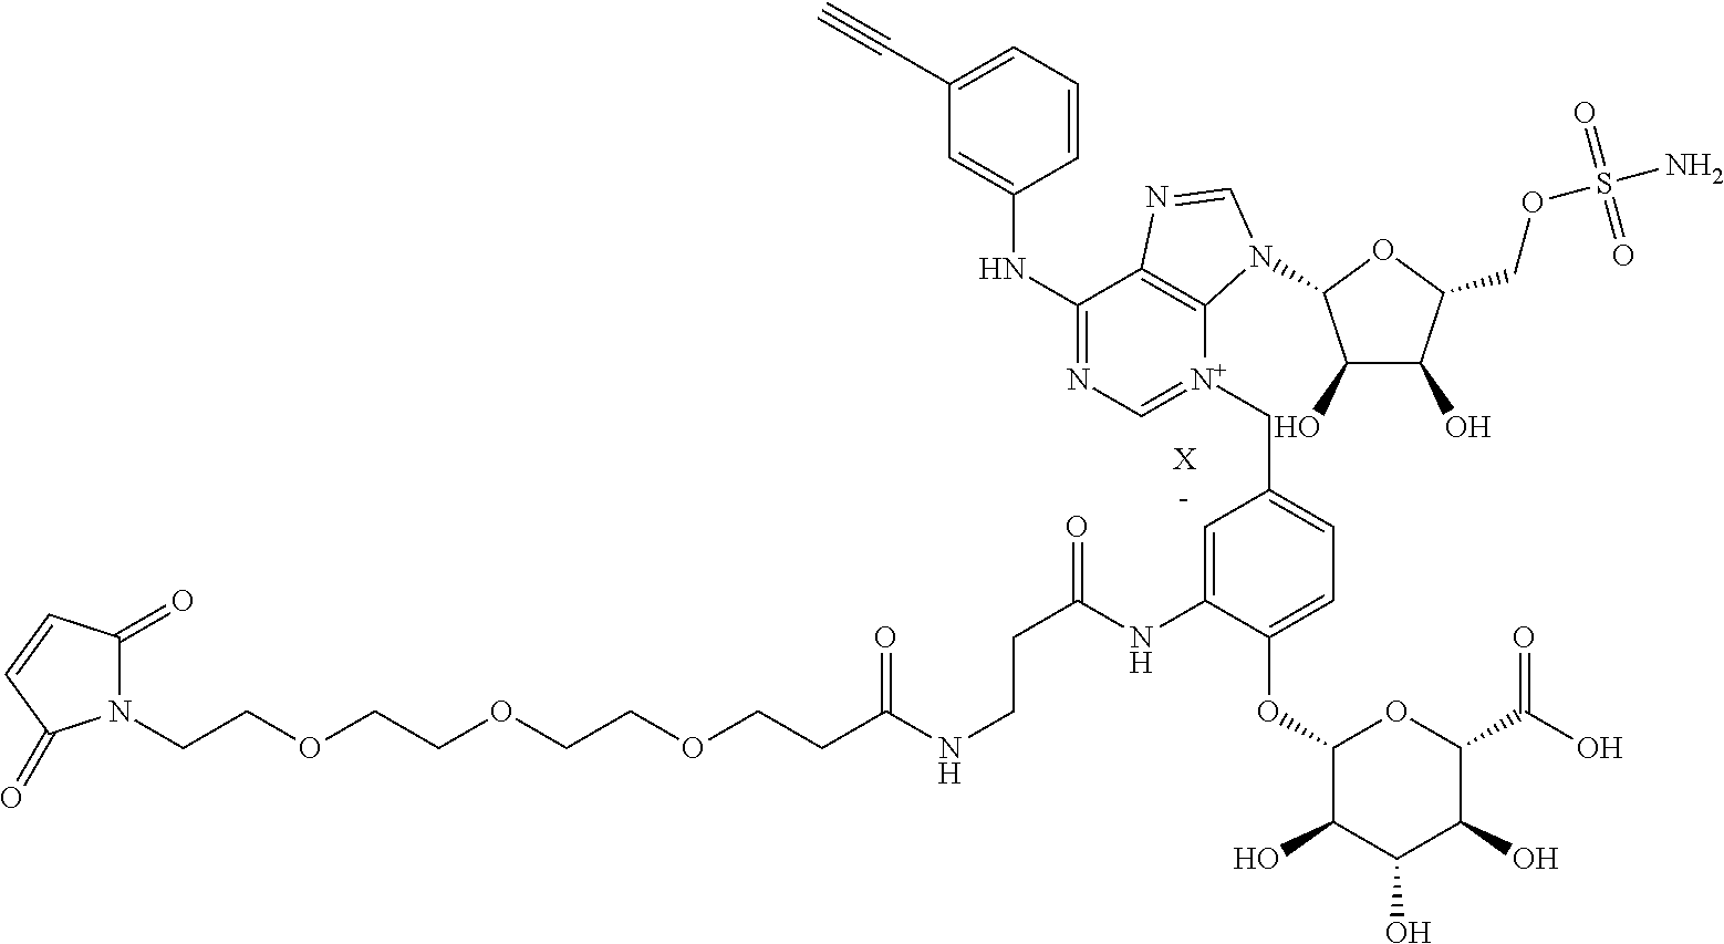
N1(CCOCCOCCOCCC(NCCC(=O)NC2=CC(C[N+]3=CN=C(NC4=CC(C#C)=CC=C4)C4=C3N(C3C(O)C(O)C(COS(N)(=O)=O)O3)C=N4)=CC=C2OC2C(O)C(O)C(O)C(C(O)=O)O2)=O)C(=O)C=CC1=O.[X]
